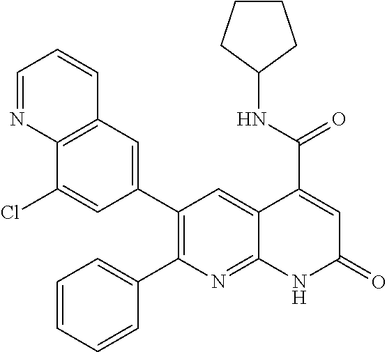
C12=C(C=C(C3=C(C4=CC=CC=C4)N=C4C(=C3)C(C(=O)NC3CCCC3)=CC(=O)N4)C=C1Cl)C=CC=N2
